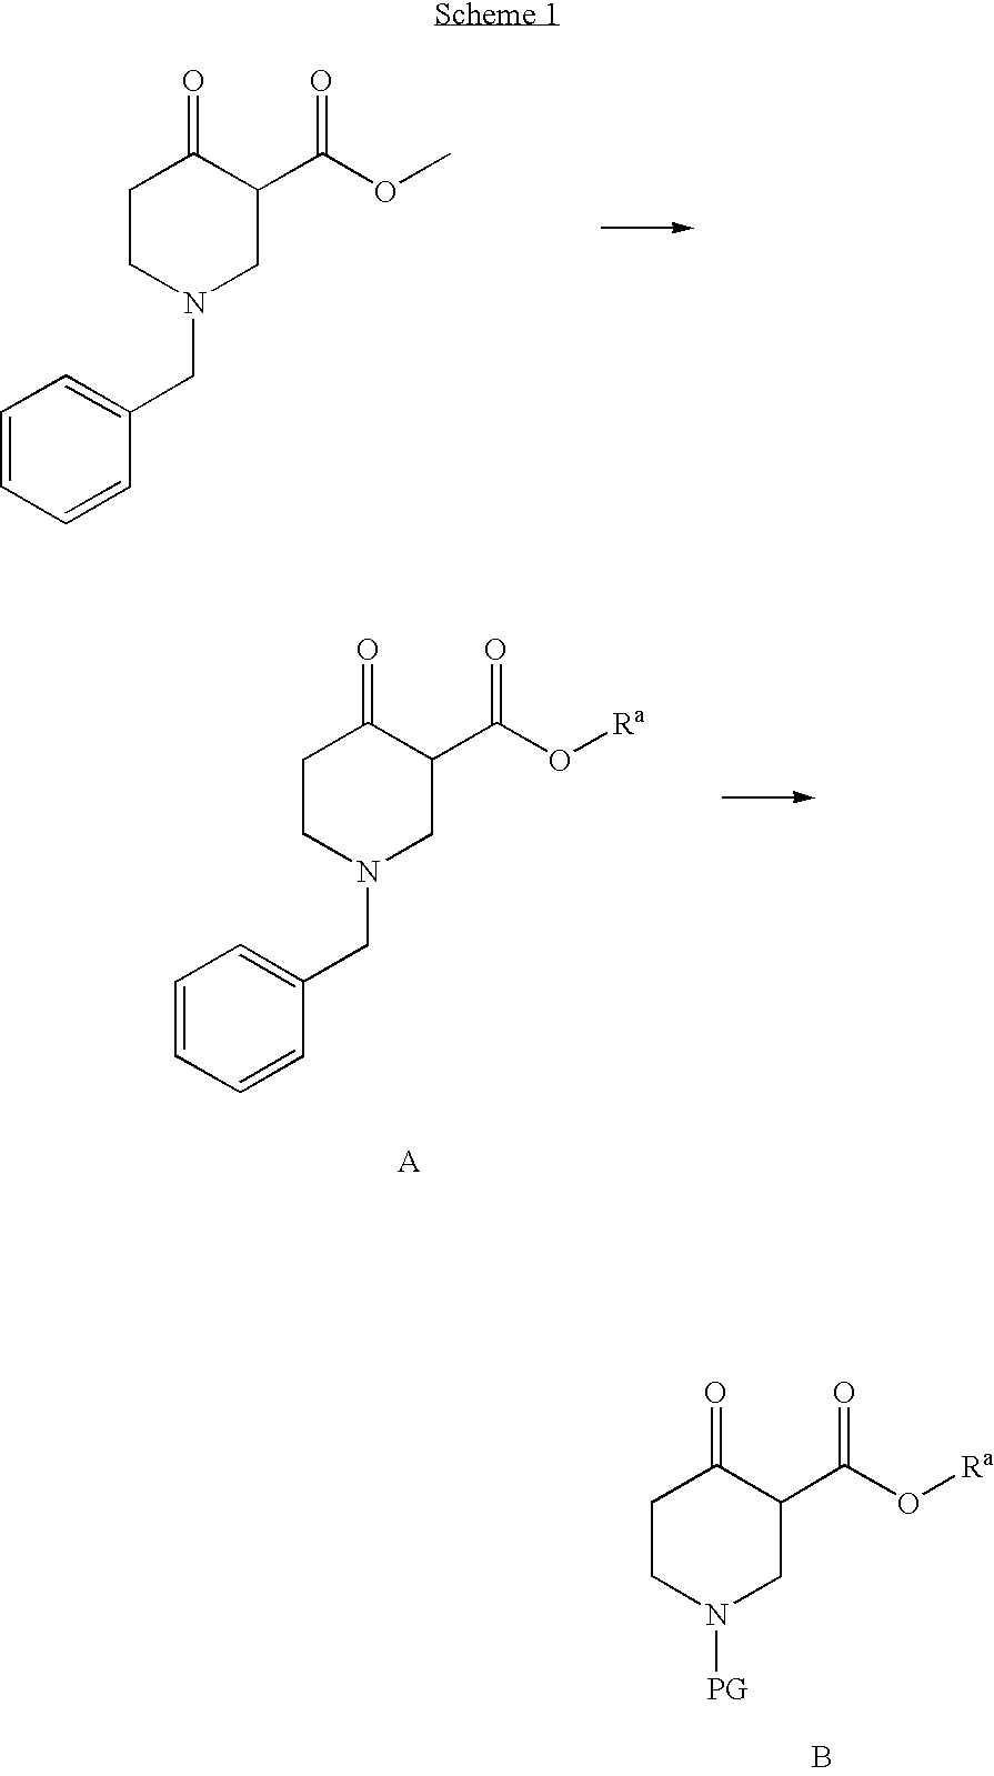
C1=CC=CC(CN2CC(C(OC)=O)C(=O)CC2)=C1.C1=CC=CC(CN2CC(C(O[Ra])=O)C(=O)CC2)=C1.[PG]N1CC(C(O[Ra])=O)C(=O)CC1.B
